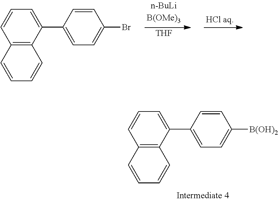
C1=C(C2=CC=CC3=C2C=CC=C3)C=CC(Br)=C1.[THF].C1=CC=C(C2=CC=C([B(OH)2])C=C2)C2=C1C=CC=C2
